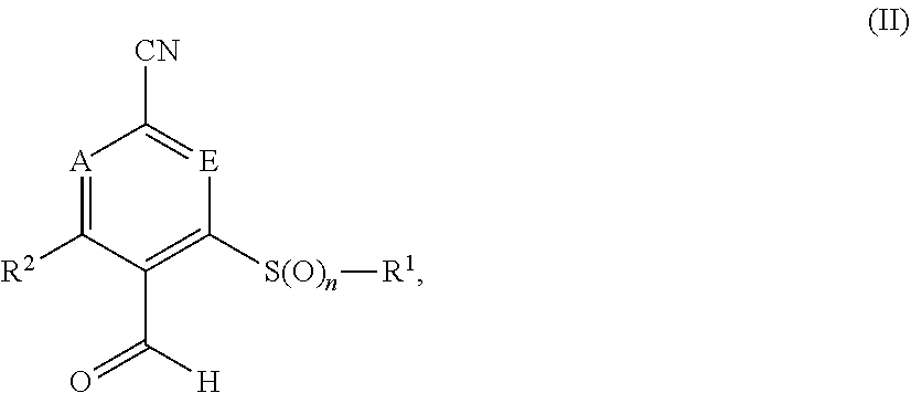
[A]1=C([R2])C(C([H])=O)=C([S(O)n][R1])[E]=C1[CN]
